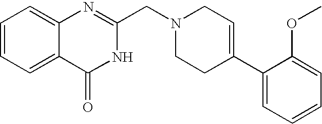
C1=CC=C2C(=C1)N=C(CN1CCC(C3=CC=CC=C3OC)=CC1)NC2=O
